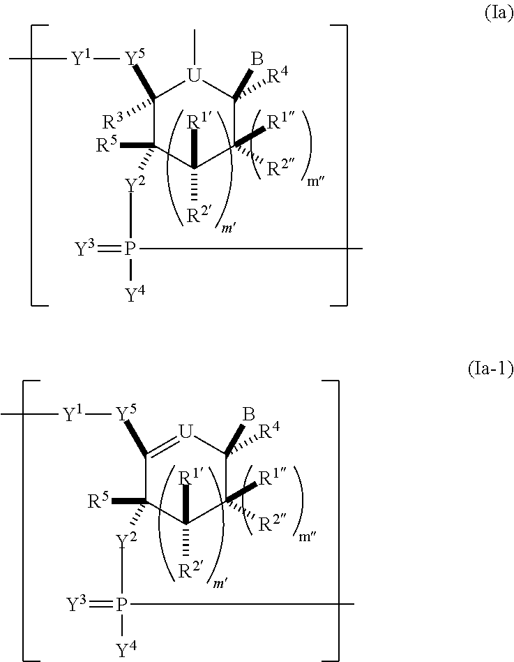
C1([R3])([Y5][Y1]C)C([R5])([Y2]P(=[Y3])(C)[Y4])C([R2])([R1])C([R2])([R1])C([R4])(B)[U]1C.C1([Y5][Y1]C)=[U]C([R4])(B)C([R2])([R1])C([R2])([R1])C1([R5])[Y2]P(=[Y3])(C)[Y4]
